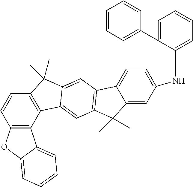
C12=C(C=CC3=C1C1=CC4=C(C=C1C3(C)C)C1=CC=C(NC3=CC=CC=C3C3=CC=CC=C3)C=C1C4(C)C)OC1=CC=CC=C21
